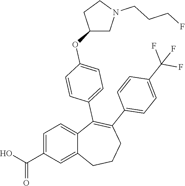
C1=C(C(O)=O)C=C2C(=C1)C(C1=CC=C(OC3CN(CCCF)CC3)C=C1)=C(C1=CC=C(C(F)(F)F)C=C1)CCC2
